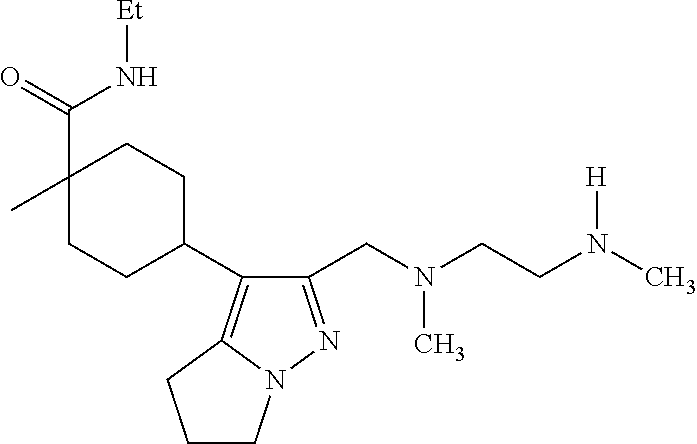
C1(CN(CCN(C)[H])C)=NN2C(=C1C1CCC(C)(C(=O)N[Et])CC1)CCC2
